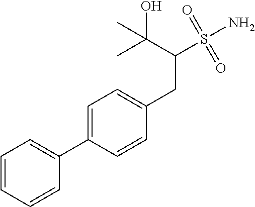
C1=CC=CC(C2=CC=C(CC(S(=O)(=O)N)C(C)(O)C)C=C2)=C1
